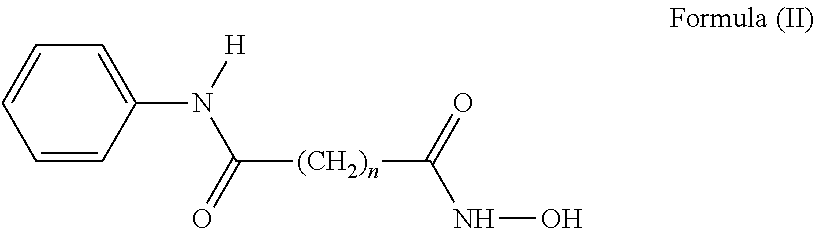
C1=CC(N(C([(CH2)n]C(=O)NO)=O)[H])=CC=C1
